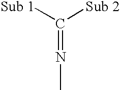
CN=C([Sub 2])[Sub 1]
